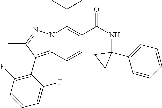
CC(C)C1=C(C(NC2(C3=CC=CC=C3)CC2)=O)C=CC2=C(C3=C(F)C=CC=C3F)C(C)=NN12
